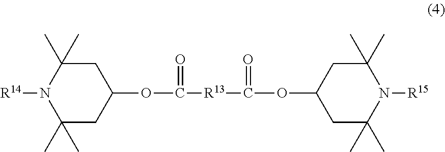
N1([R14])C(C)(C)CC(OC(=O)[R13]C(=O)OC2CC(C)(C)N([R15])C(C)(C)C2)CC1(C)C
